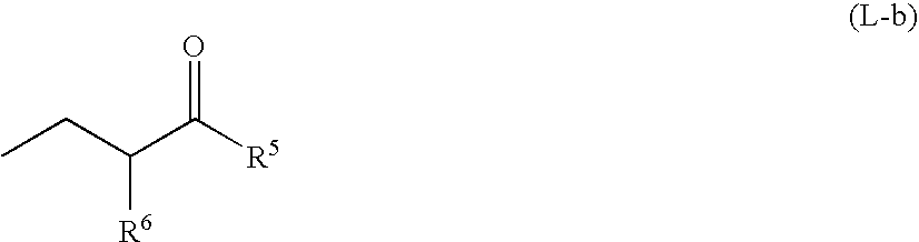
CCC(C([R5])=O)[R6]
